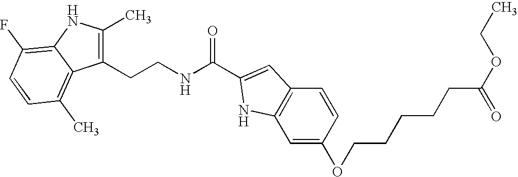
C1(CCNC(C2=CC3=C(C=C(OCCCCCC(OCC)=O)C=C3)N2)=O)=C(C)NC2=C(F)C=CC(C)=C12
